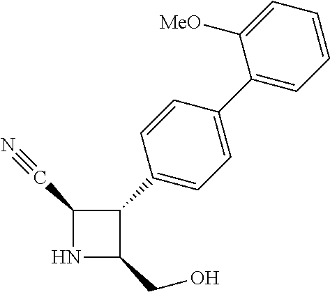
N1C(CO)C(C2=CC=C(C3=CC=CC=C3[MeO])C=C2)C1C#N
